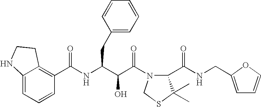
C12=C(C(NC(C(C(N3C(C(NCC4=CC=CO4)=O)C(C)(C)SC3)=O)O)CC3=CC=CC=C3)=O)C=CC=C1NCC2
